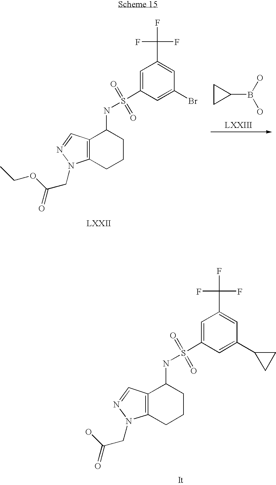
C12=C(CCCC1NS(C1=CC(C(F)(F)F)=CC(Br)=C1)(=O)=O)N(CC(OCC)=O)N=C2.C1(B(O)O)CC1.C12=C(CCCC1NS(C1=CC(C(F)(F)F)=CC(C3CC3)=C1)(=O)=O)N(CC(O)=O)N=C2
